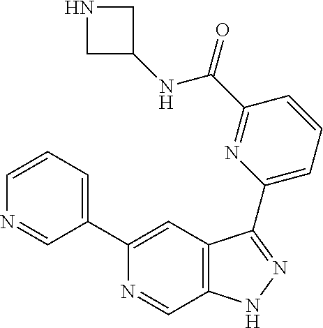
C1(C2=CC=CN=C2)=CC2=C(C=N1)NN=C2C1=CC=CC(C(=O)NC2CNC2)=N1
